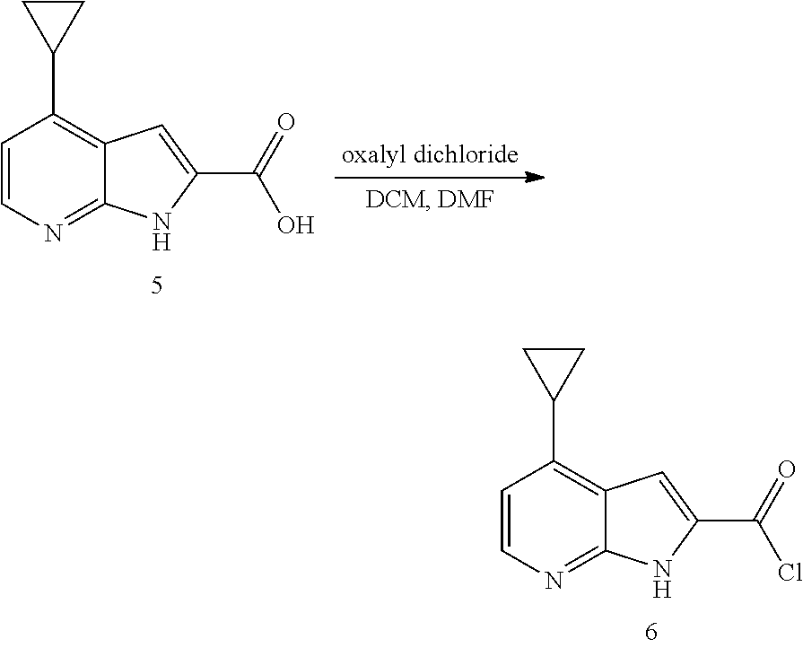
C1=CN=C2C(=C1C1CC1)C=C(C(=O)Cl)N2.C1=CN=C2C(=C1C1CC1)C=C(C(=O)O)N2
